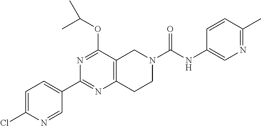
C1=C(Cl)N=CC(C2=NC3=C(C(OC(C)C)=N2)CN(C(NC2=CN=C(C)C=C2)=O)CC3)=C1
